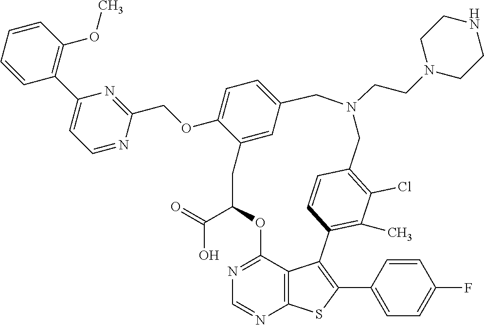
O(C1=CC=C2C=C1CC(C(O)=O)OC1=NC=NC3=C1C(=C(C1=CC=C(F)C=C1)S3)C1=C(C)C(Cl)=C(C=C1)CN(CCN1CCNCC1)C2)CC1=NC(C2=C(OC)C=CC=C2)=CC=N1
